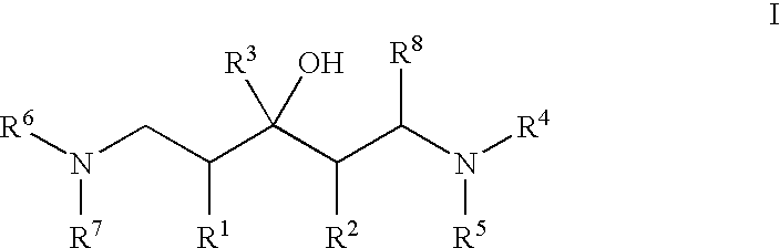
N(CC(C(C(C(N([R4])[R5])[R8])[R2])([R3])O)[R1])([R6])[R7]
